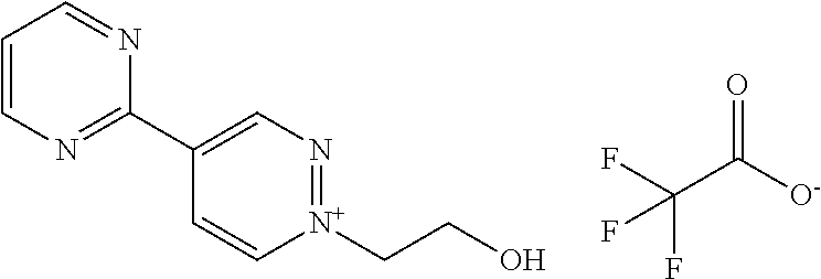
C1=CN=C(C2=CN=[N+](CCO)C=C2)N=C1.O=C([O-])C(F)(F)F
